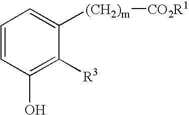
C1=CC(O)=C([R3])C([(CH2)m][CO2R1])=C1
